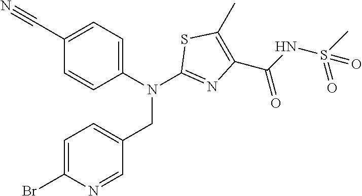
C1(C#N)=CC=C(N(C2=NC(C(=O)NS(C)(=O)=O)=C(C)S2)CC2=CC=C(Br)N=C2)C=C1
